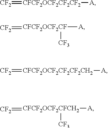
[CF2]=[CFCF2OCF2CF2CF2][A].[CF2]=[CFCF2OCF2CF]([A])[CF3].[CF2]=[CFCF2OCF2CF2CF2CH2][A].[CF2]=[CFCF2OCF2CFCH2]([A])[CF3]
